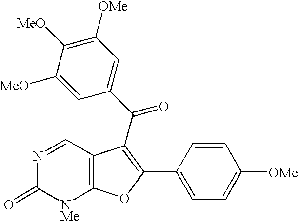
N1=CC2=C([NMe]C1=O)OC(C1=CC=C([OMe])C=C1)=C2C(=O)C1=CC([OMe])=C([MeO])C([MeO])=C1
